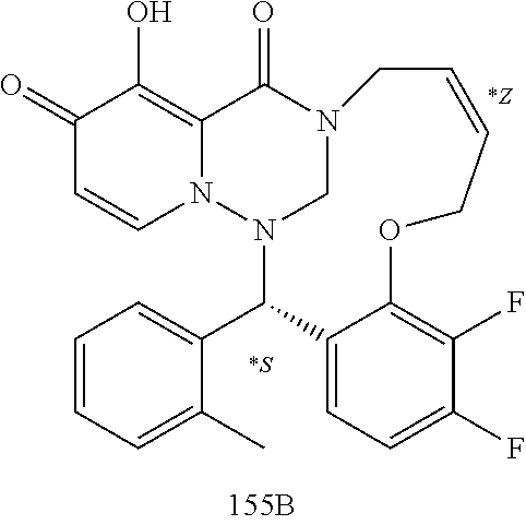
C1(=O)C=CN2C(=C1O)C(=O)N1CN2C(C2=CC=CC=C2C)C2=CC=C(F)C(F)=C2OCC=CC1.[*S].[*Z]
